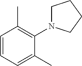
C1=CC=C(C)C(N2CCCC2)=C1C
